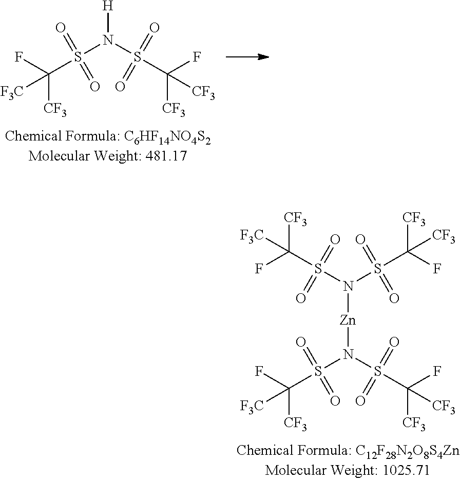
[H]N(S(C([CF3])(F)[F3C])(=O)=O)S(C([CF3])(F)[CF3])(=O)=O.N(S(C([CF3])(F)[F3C])(=O)=O)(S(C([CF3])(F)[CF3])(=O)=O)[Zn]N(S(C([CF3])(F)[F3C])(=O)=O)S(C([CF3])(F)[CF3])(=O)=O
